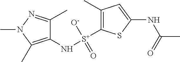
C1(N[S+]([O-])(=O)C2=C(C)C=C(NC(C)=O)S2)=C(C)N(C)N=C1C
